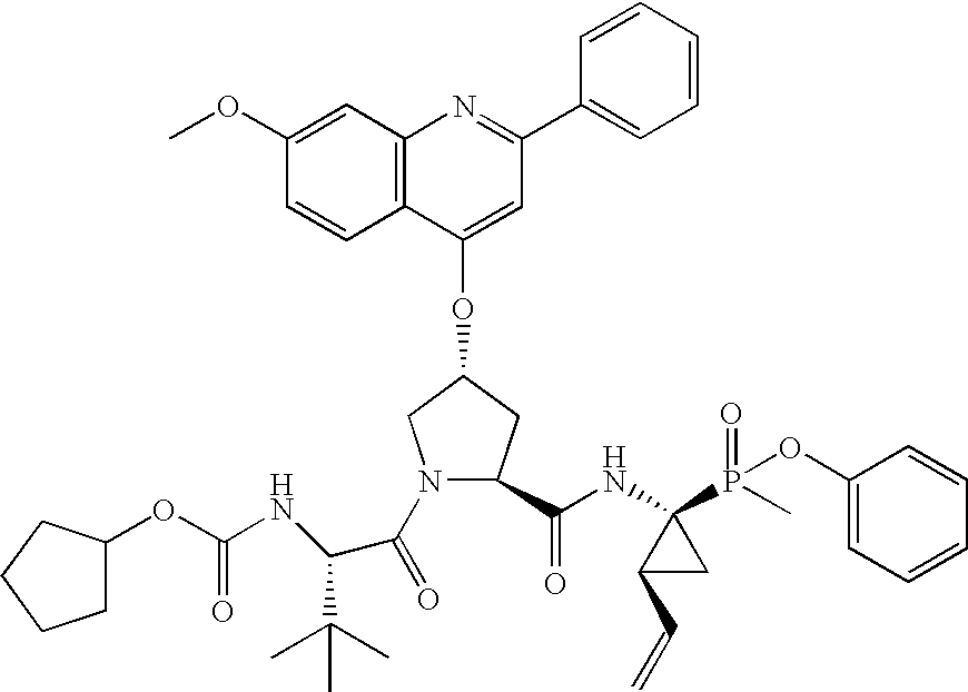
C12=C(C=C(OC)C=C1)N=C(C1=CC=CC=C1)C=C2OC1CN(C(=O)C(NC(OC2CCCC2)=O)C(C)(C)C)C(C(NC2(P(C)(=O)OC3=CC=CC=C3)C(C=C)C2)=O)C1
